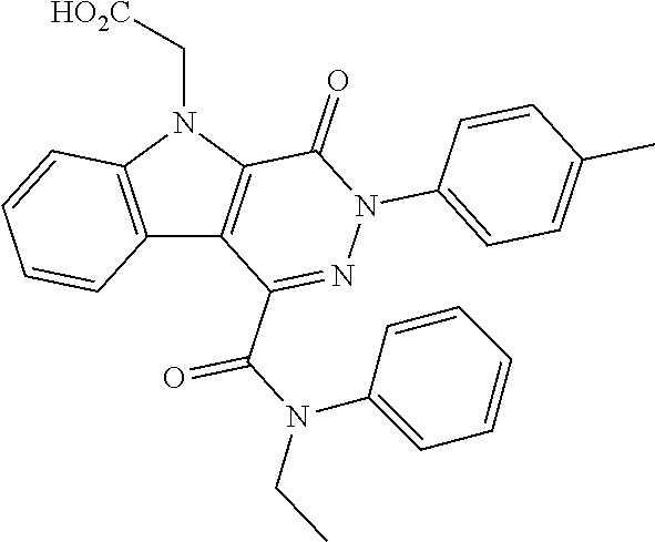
C12=C(N(C[HO2C])C3=C1C(C(N(C1=CC=CC=C1)CC)=O)=NN(C1=CC=C(C)C=C1)C3=O)C=CC=C2
